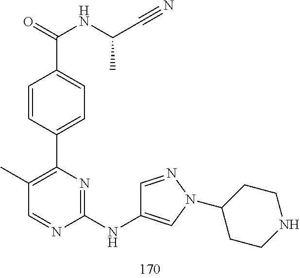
C1=CC(C2=C(C)C=NC(NC3=CN(C4CCNCC4)N=C3)=N2)=CC=C1C(=O)NC(C#N)C
